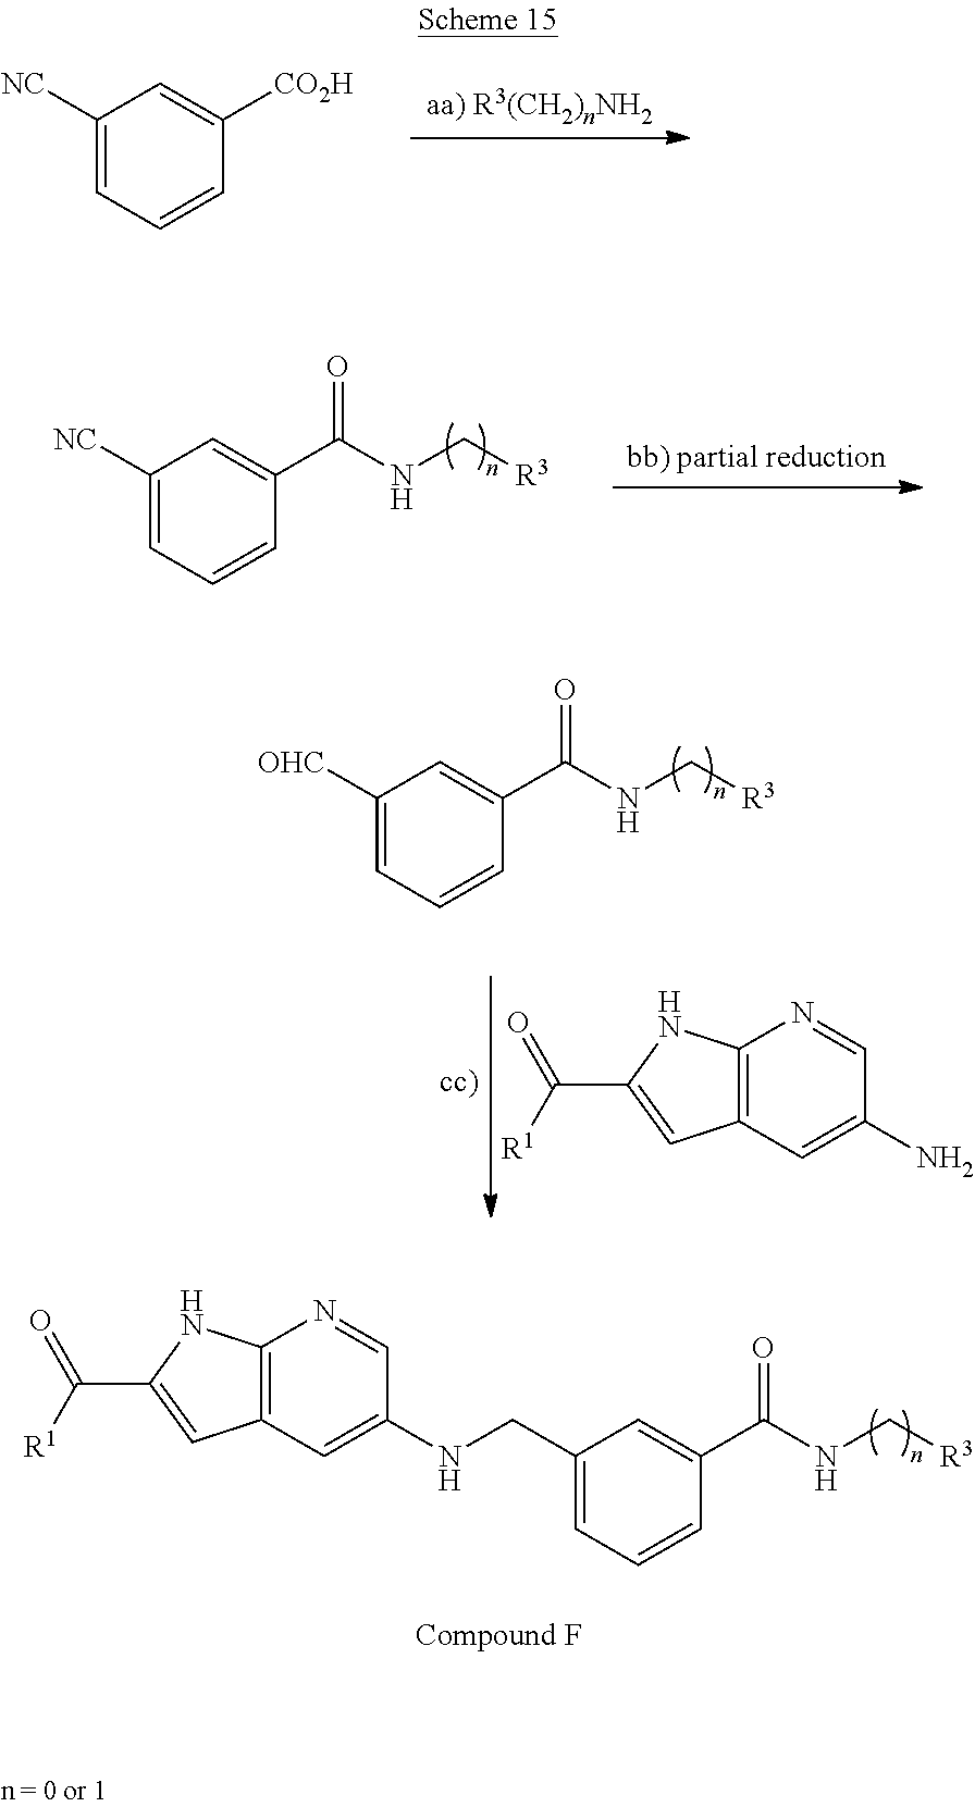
C1([NC])=CC=CC([CO2H])=C1.C1([NC])=CC=CC(C(=O)NC[R3])=C1.C1([OHC])=CC=CC(C(=O)NC[R3])=C1.C12=C(C=C(N)C=N1)C=C(C([R1])=O)N2.C1(CNC2=CC3=C(N=C2)NC(C([R1])=O)=C3)=CC=CC(C(=O)NC[R3])=C1
